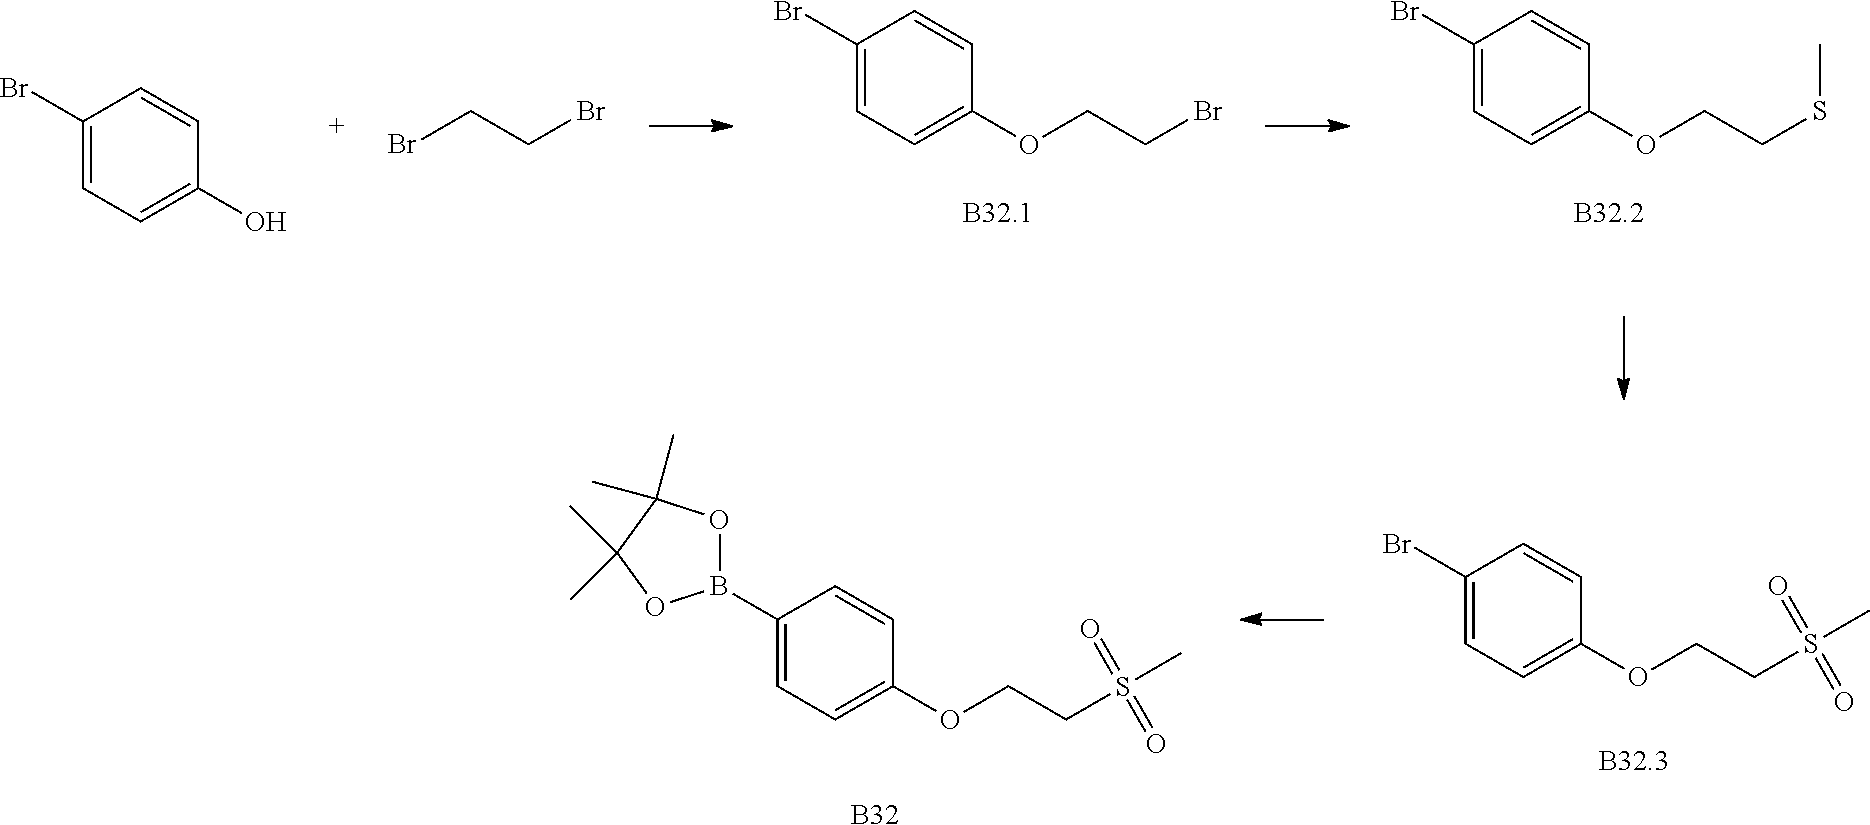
C1(Br)=CC=C(OCCSC)C=C1.[B32.2].C1(Br)=CC=C(OCCBr)C=C1.[B32.1].BrCCBr.C1(Br)=CC=C(O)C=C1.C1(B2OC(C)(C)C(C)(C)O2)=CC=C(OCCS(C)(=O)=O)C=C1.[B32].C1(Br)=CC=C(OCCS(C)(=O)=O)C=C1.[B32.3]
